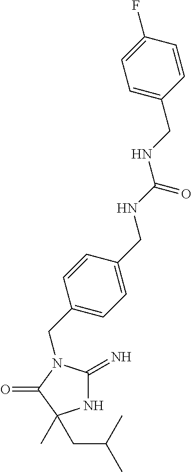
N1C(=N)N(CC2=CC=C(CNC(=O)NCC3=CC=C(F)C=C3)C=C2)C(=O)C1(C)CC(C)C
